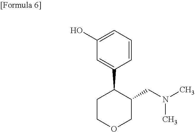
C1=CC=C(O)C=C1C1CCOCC1CN(C)C
